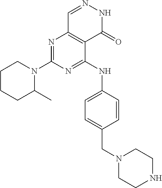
N1=C(N2CCCCC2C)N=C(NC2=CC=C(CN3CCNCC3)C=C2)C2=C1C=NNC2=O
